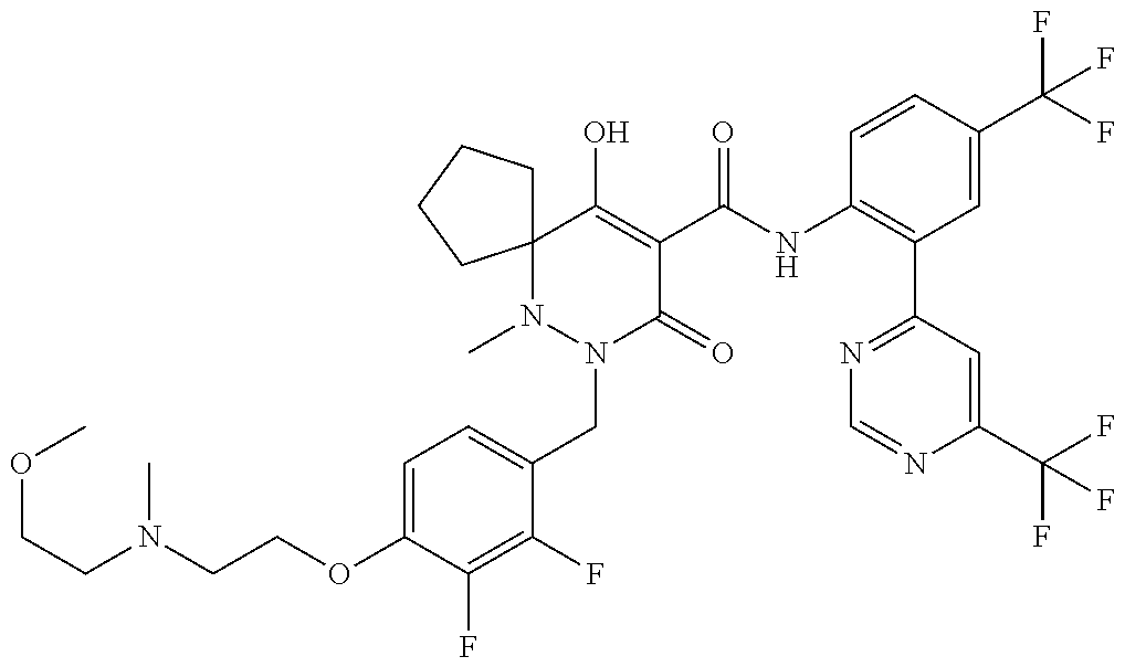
O(C1=CC=C(CN2C(=O)C(C(=O)NC3=C(C4=NC=NC(C(F)(F)F)=C4)C=C(C(F)(F)F)C=C3)=C(O)C3(N2C)CCCC3)C(F)=C1F)CCN(CCOC)C
